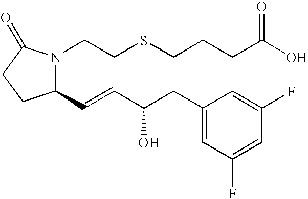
C1(C=CC(O)CC2=CC(F)=CC(F)=C2)N(CCSCCCC(O)=O)C(=O)CC1
